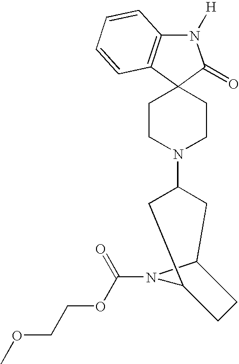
N1([H])C2=C(C3(C1=O)CCN(C1CC4N(C(OCCOC)=O)C(C1)CC4)CC3)C=CC=C2
